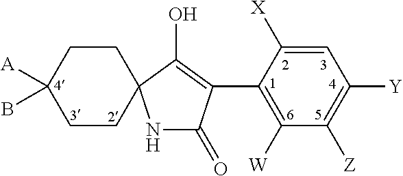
N1C(=O)C(C2=C([W])C([Z])=C([Y])C=C2[X])=C(O)C12CCC(B)([A])CC2
